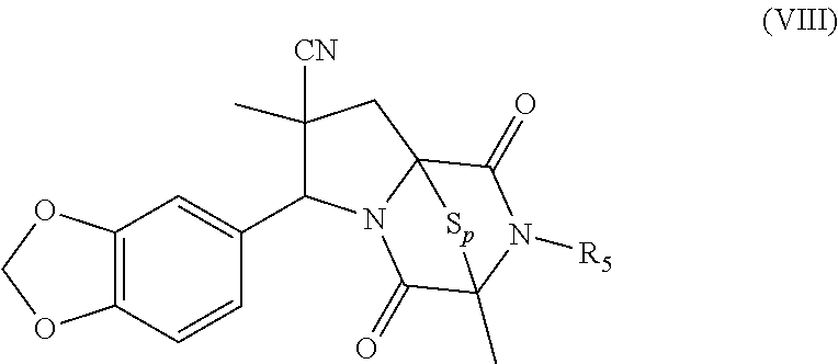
C12=C(C=CC(C3C([CN])(C)CC45N3C(=O)C(C)(N([R5])C4=O)[Sp]5)=C1)OCO2
